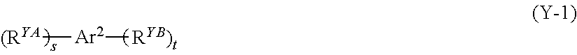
[(RYA][Ar2][RYB)t]
